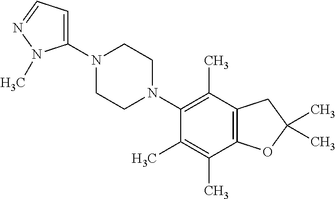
C1(N2CCN(C3=C(C)C4=C(C(C)=C3C)OC(C)(C)C4)CC2)=CC=NN1C
